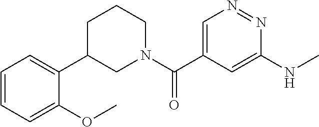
C1=C(NC)N=NC=C1C(N1CCCC(C2=CC=CC=C2OC)C1)=O
